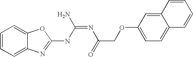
C12=CC=CC=C1N=C(NC(=NC(=O)COC1=CC=C3C(=C1)C=CC=C3)N)O2
